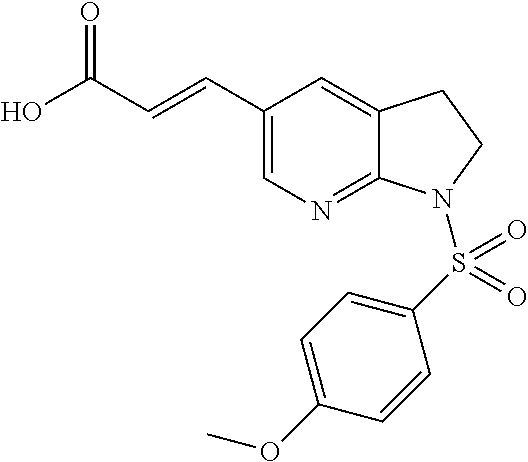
OC(C=CC1=CN=C2C(=C1)CCN2S(C1=CC=C(OC)C=C1)(=O)=O)=O
